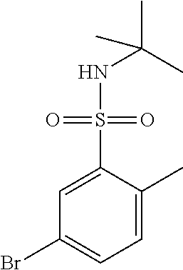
C1=C(S(=O)(=O)NC(C)(C)C)C(C)=CC=C1Br
